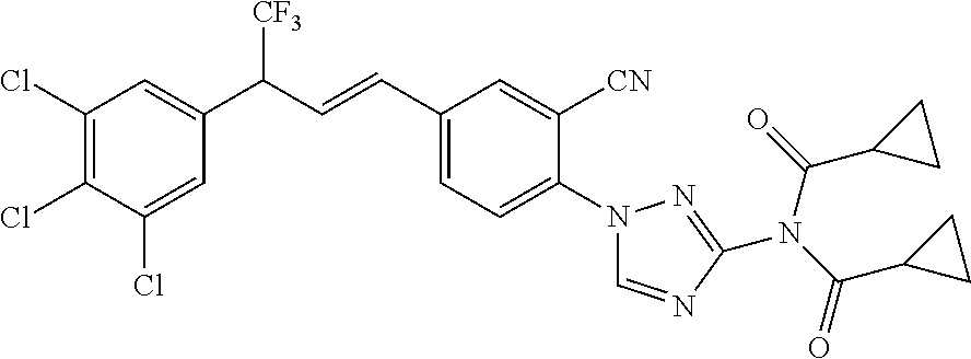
C1(Cl)=C(Cl)C(Cl)=CC(C(C=CC2=CC=C(N3C=NC(N(C(=O)C4CC4)C(C4CC4)=O)=N3)C([CN])=C2)[CF3])=C1
